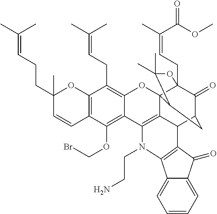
C12=C(C=CC(CCC=C(C)C)(C)O1)C(OCBr)=C1C(=C2CC=C(C)C)OC23C4(CC=C(C)C(OC)=O)C(=O)C(CC2C(C)(C)O4)C2C3=C1N(CCN)C1=C2C(=O)C2=CC=CC=C12
